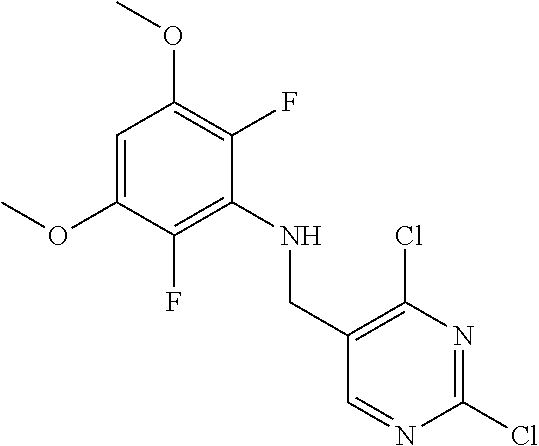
C1(OC)=CC(OC)=C(F)C(NCC2=C(Cl)N=C(Cl)N=C2)=C1F
